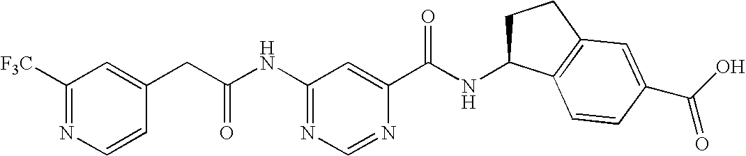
C1(NC(CC2=CC([F3C])=NC=C2)=O)=NC=NC(C(NC2CCC3=C2C=CC(C(O)=O)=C3)=O)=C1
